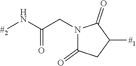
[#2]NC(CN1C(=O)CC([#1])C1=O)=O
